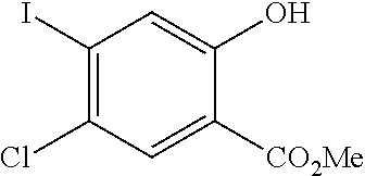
C1(I)=C(Cl)C=C([CO2Me])C(O)=C1
